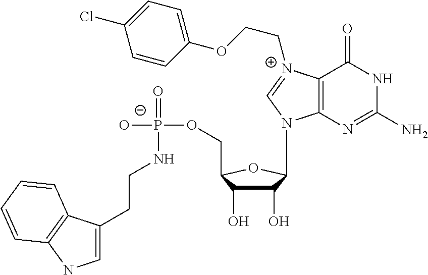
C1=C(CCNP([O-])(OCC2C(O)C(O)C(N3C4=C(C(=O)NC(N)=N4)[N+](CCOC4=CC=C(Cl)C=C4)=C3)O2)=O)C2=C(N1)C=CC=C2
